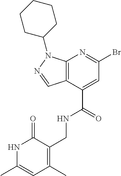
C12=C(C(C(=O)NCC3=C(C)C=C(C)NC3=O)=CC(Br)=N1)C=NN2C1CCCCC1
